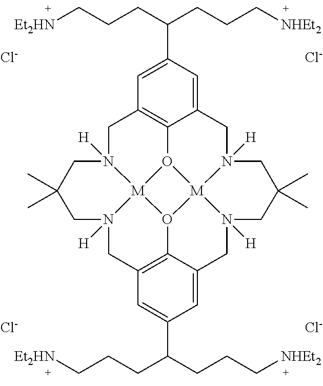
[Cl-].[Cl-].C1N2([H])[M]34O5C6=C1C=C(C(CCC[NHEt2])CCC[Et2HN])C=C6CN1([H])[M]56O3C3=C(CN4([H])CC(C)(C)C2)C=C(C(CCC[NHEt2])CCC[Et2HN])C=C3CN6([H])CC(C)(C)C1.[Cl-].[Cl-]
